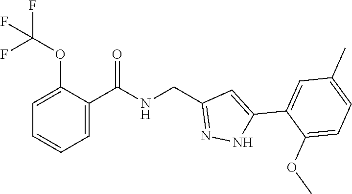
C1=C(C(NCC2=NNC(C3=CC(C)=CC=C3OC)=C2)=O)C(OC(F)(F)F)=CC=C1
